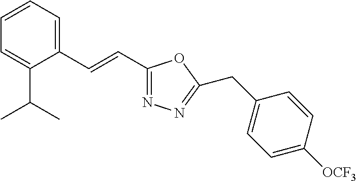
C1=CC=C(C=CC2=NN=C(CC3=CC=C([OCF3])C=C3)O2)C(C(C)C)=C1
